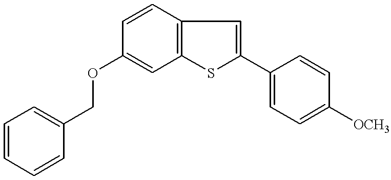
C1=CC2=C(C=C1OCC1=CC=CC=C1)SC(C1=CC=C([OCH3])C=C1)=C2
